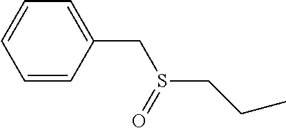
C1=CC(CS(CCC)=O)=CC=C1
